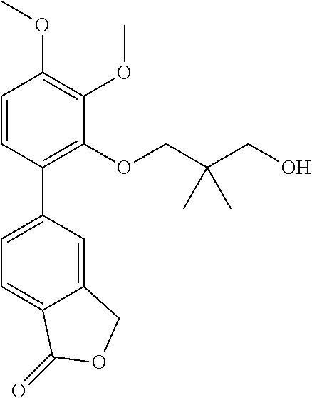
C12=CC(C3=C(OCC(CO)(C)C)C(OC)=C(OC)C=C3)=CC=C1C(=O)OC2
